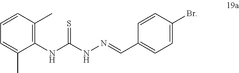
C1(NC(NN=CC2=CC=C(Br)C=C2)=S)=C(C)C=CC=C1C
